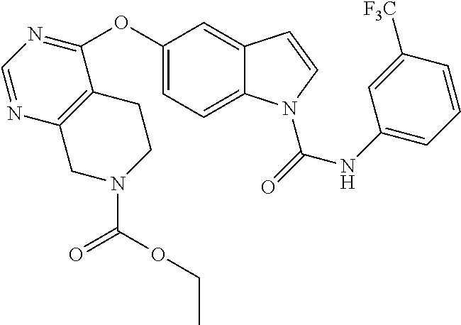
C1(OC2=NC=NC3=C2CCN(C(=O)OCC)C3)=CC=C2C(=C1)C=CN2C(=O)NC1=CC=CC([F3C])=C1
